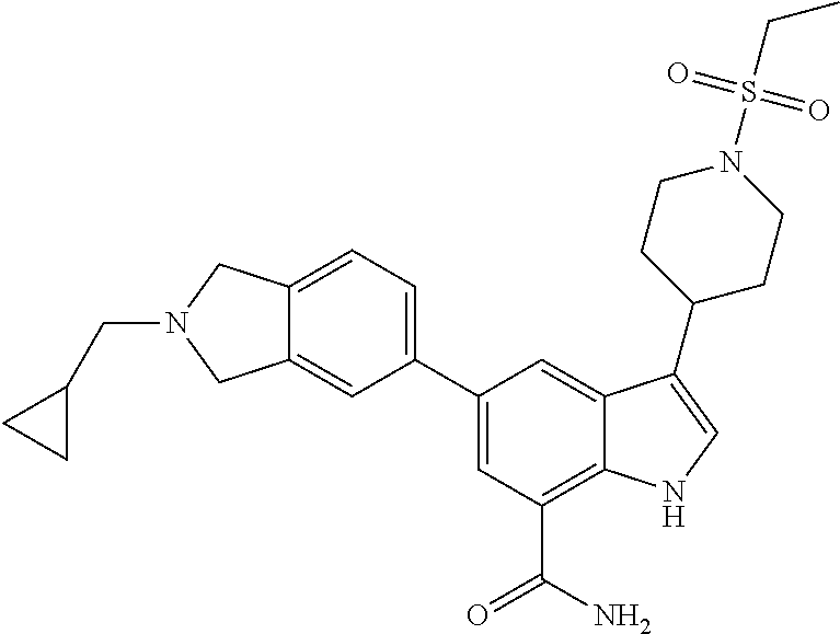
C(N1CC2=CC(C3=CC(C(N)=O)=C4C(=C3)C(C3CCN(S(=O)(=O)CC)CC3)=CN4)=CC=C2C1)C1CC1
